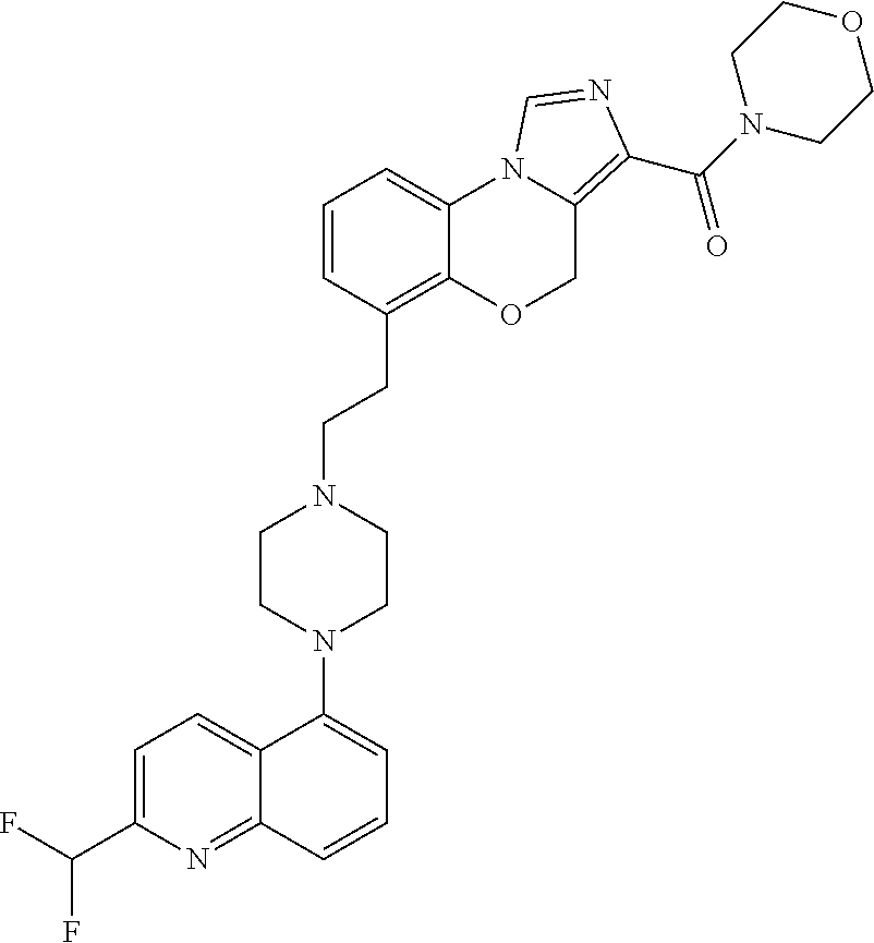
C1=C(C(F)F)N=C2C(=C1)C(N1CCN(CCC3=C4C(=CC=C3)N3C(=C(C(N5CCOCC5)=O)N=C3)CO4)CC1)=CC=C2
